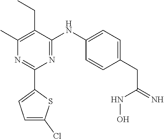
N1=C(NC2=CC=C(CC(=N)NO)C=C2)C(CC)=C(C)N=C1C1=CC=C(Cl)S1
